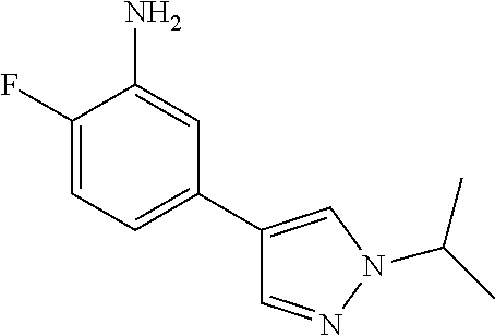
C1(F)=CC=C(C2=CN(C(C)C)N=C2)C=C1N
